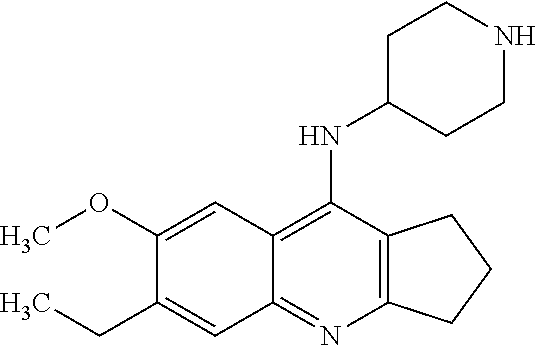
C1(OC)=CC2=C(NC3CCNCC3)C3=C(N=C2C=C1CC)CCC3
